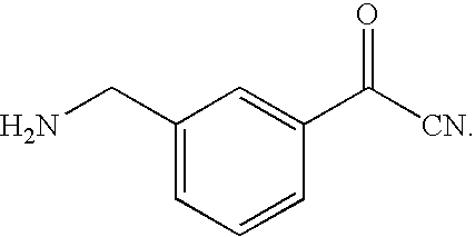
NCC1=CC=CC(C([CN])=O)=C1
